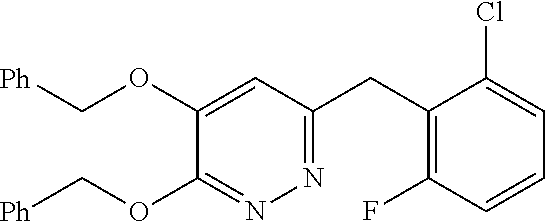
C1(OC[Ph])=CC(CC2=C(F)C=CC=C2Cl)=NN=C1OC[Ph]
